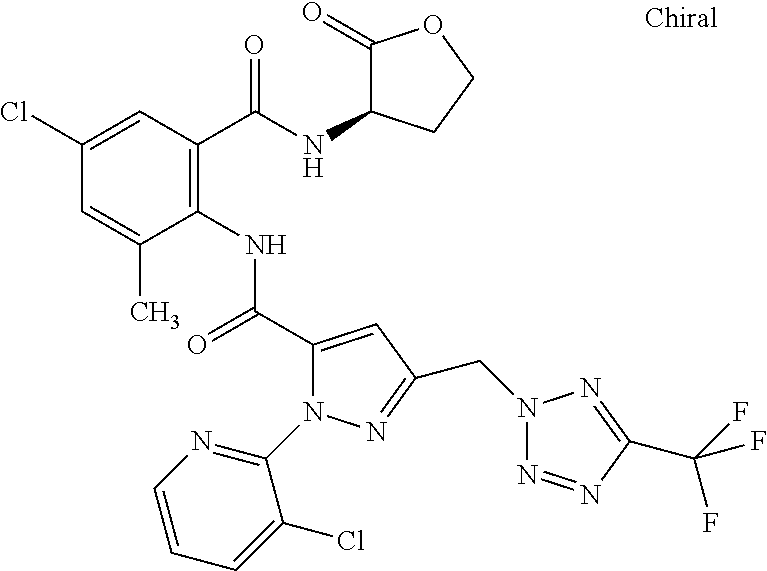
C1(Cl)=CC(C(=O)NC2C(=O)OCC2)=C(NC(=O)C2=CC(CN3N=NC(C(F)(F)F)=N3)=NN2C2=NC=CC=C2Cl)C(C)=C1
